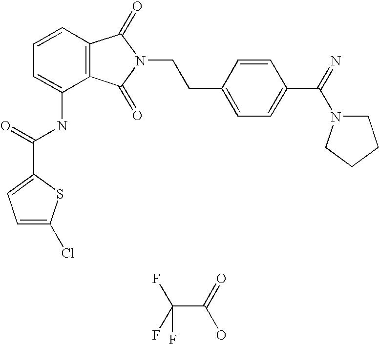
C1=CC=C(NC(=O)C2=CC=C(Cl)S2)C2=C1C(=O)N(CCC1=CC=C(C(=N)N3CCCC3)C=C1)C2=O.C(C(=O)O)(F)(F)F
